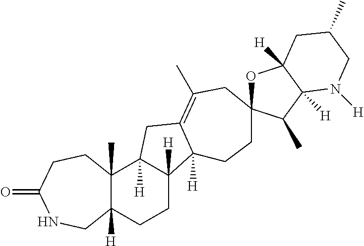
C12([H])C(C)(C3([H])C([H])(CC1)C1([H])C(=C(C)CC4(CC1)OC1([H])C([H])(C4C)N([H])CC(C)C1)C3)CCC(=O)NC2
